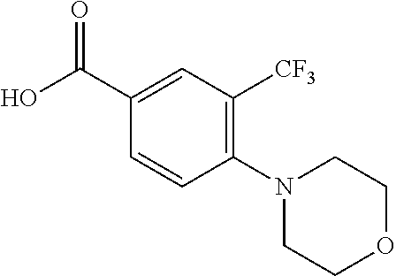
C1(C(O)=O)=CC([CF3])=C(N2CCOCC2)C=C1
